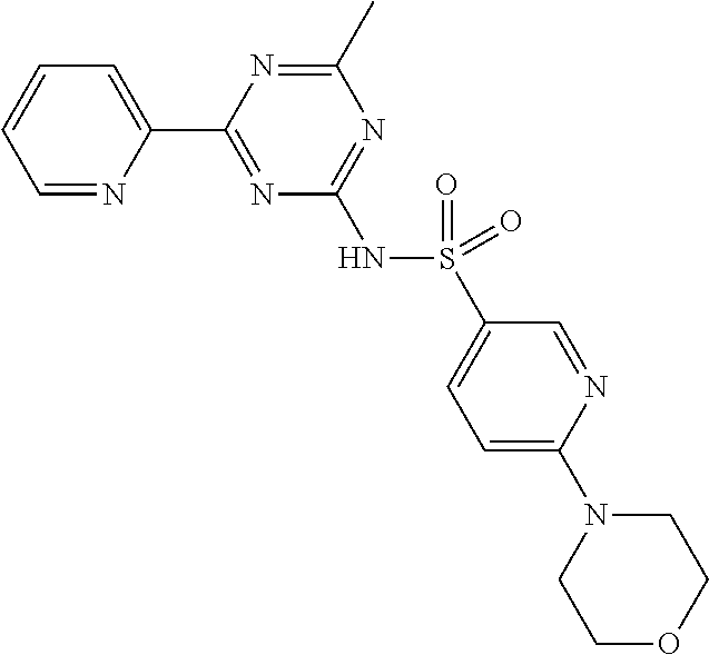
C1=NC(C2=NC(NS(C3=CC=C(N4CCOCC4)N=C3)(=O)=O)=NC(C)=N2)=CC=C1
